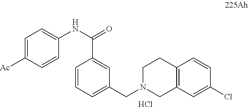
C1=C([Ac])C=CC(NC(=O)C2=CC(CN3CC4=C(CC3)C=CC(Cl)=C4)=CC=C2)=C1.Cl
